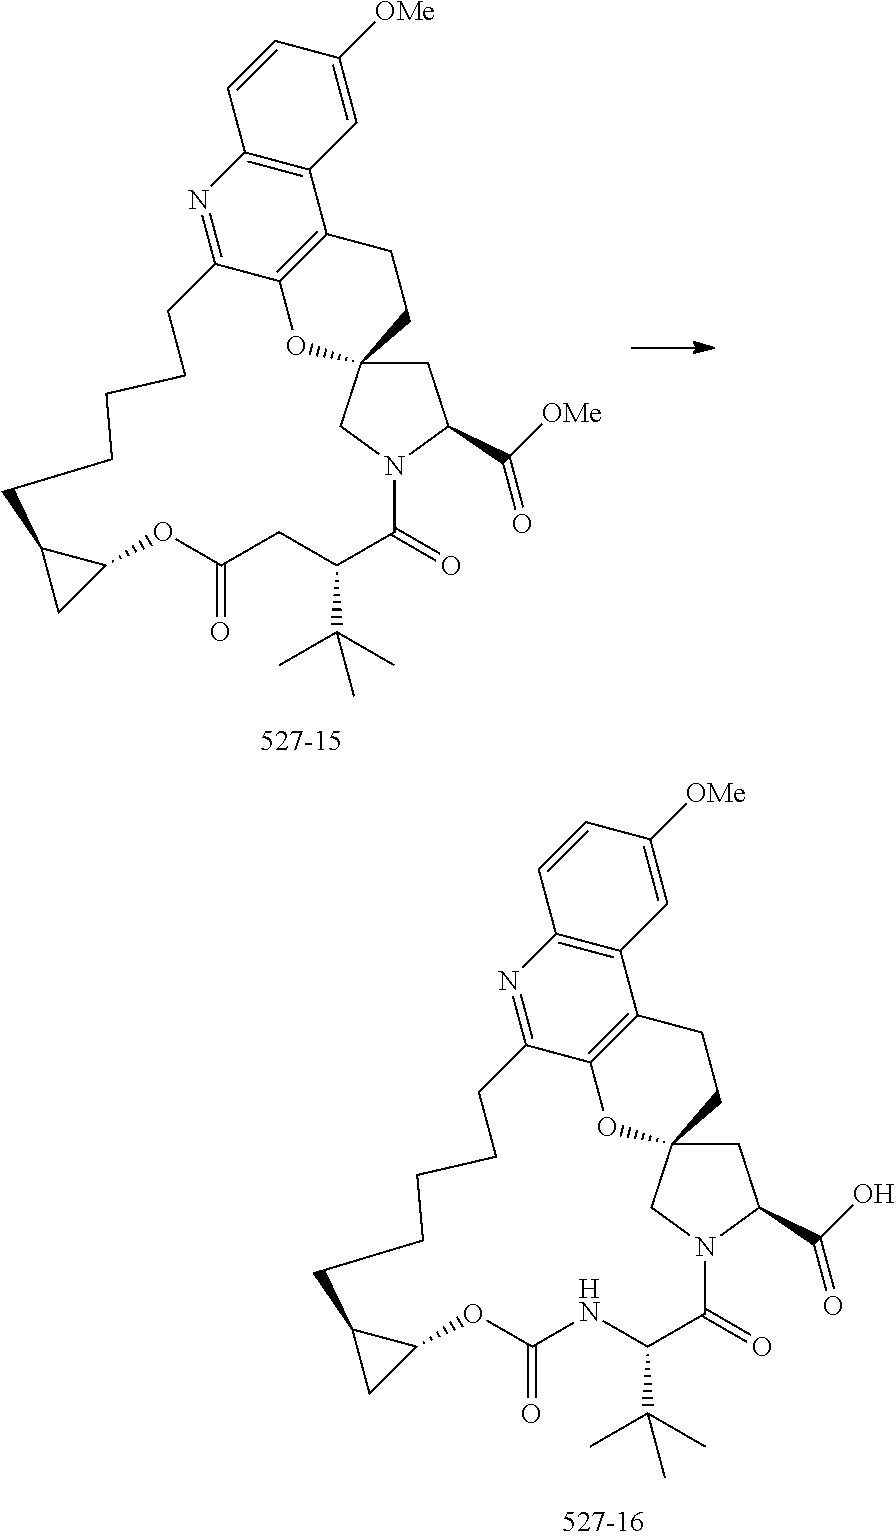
C12=C(C=C([OMe])C=C1)C1=C3C(=N2)CCCCCC2C(OC(=O)NC(C(C)(C)C)C(=O)N4CC(O3)(CC1)CC4C(O)=O)C2.C12=C(C=C([OMe])C=C1)C1=C3C(=N2)CCCCCC2C(OC(=O)CC(C(C)(C)C)C(=O)N4CC(O3)(CC1)CC4C([OMe])=O)C2
